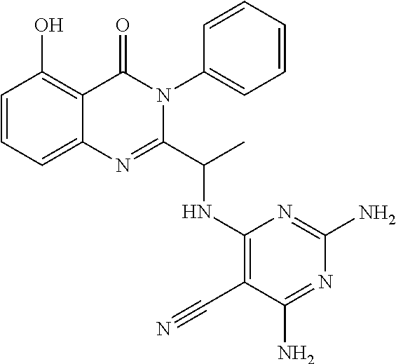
C1=CC=C2C(=C1O)C(=O)N(C1=CC=CC=C1)C(C(C)NC1=C(C#N)C(N)=NC(N)=N1)=N2
